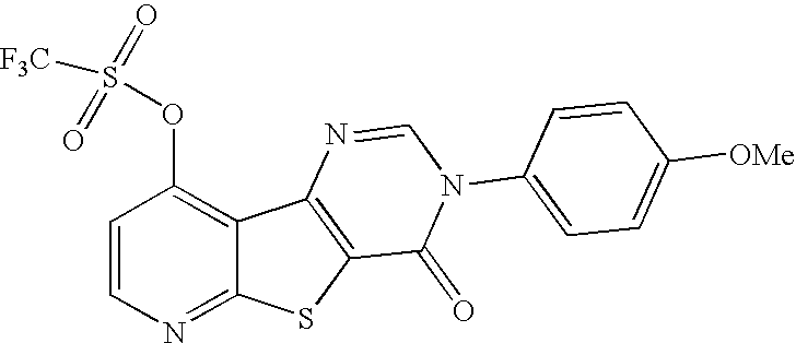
C1=CN=C2C(=C1OS(=O)(=O)[F3C])C1=C(S2)C(=O)N(C2=CC=C([OMe])C=C2)C=N1
